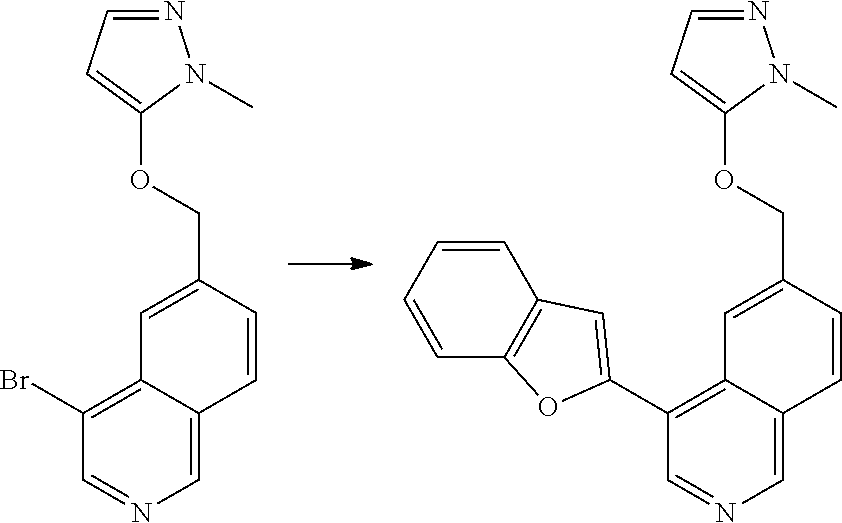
C1=C2C(=C(Br)C=N1)C=C(COC1=CC=NN1C)C=C2.C1=C2C(=C(C3=CC4=C(C=CC=C4)O3)C=N1)C=C(COC1=CC=NN1C)C=C2
